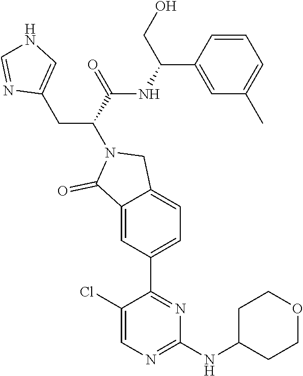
C1(NC2CCOCC2)=NC=C(Cl)C(C2=CC=C3C(=C2)C(=O)N(C(C(NC(CO)C2=CC(C)=CC=C2)=O)CC2=CNC=N2)C3)=N1
